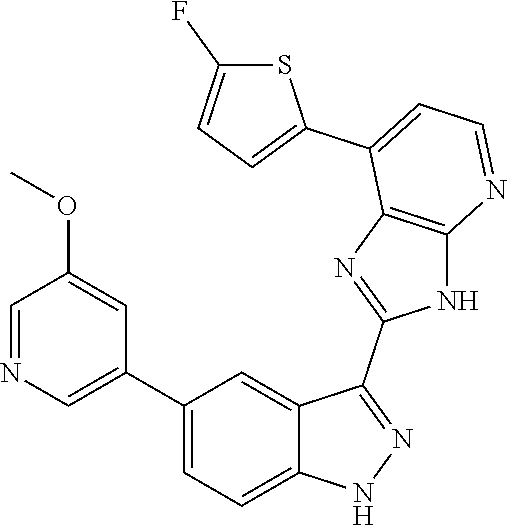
C1(C2=CC=C3C(=C2)C(C2=NC4=C(N2)N=CC=C4C2=CC=C(F)S2)=NN3)=CN=CC(OC)=C1
